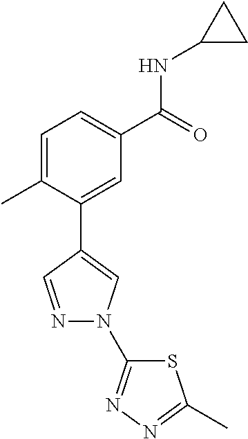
C1=C(C)C(C2=CN(C3=NN=C(C)S3)N=C2)=CC(C(=O)NC2CC2)=C1
